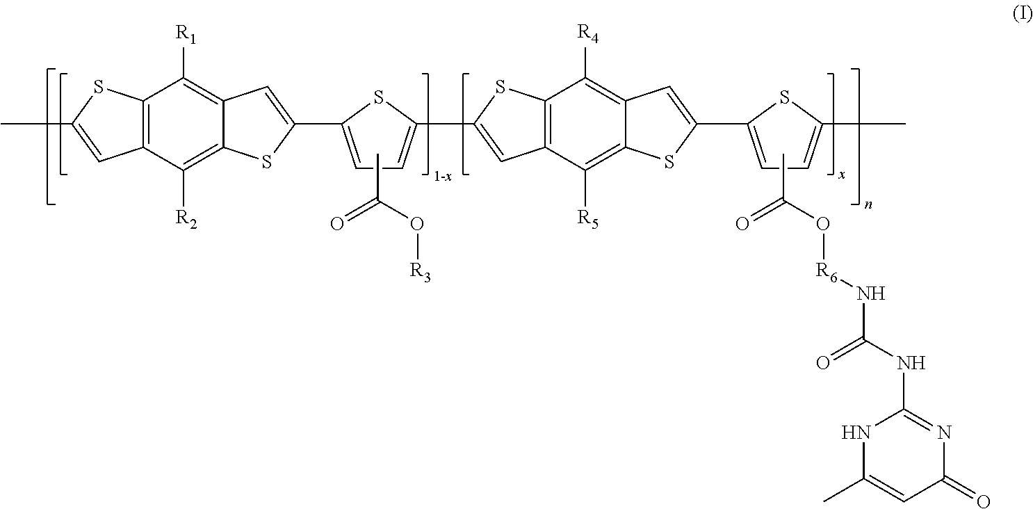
C12=C(C([R2])=C3C(=C1[R1])C=C(C1=CC=C(C4=CC5=C(S4)C([R4])=C4C(=C5[R5])SC(C5=CC=C(C)S5)=C4)S1)S3)C=C(C)S2.CC(O[R3])=O.CC(O[R6]NC(NC1=NC(=O)C=C(C)N1)=O)=O
